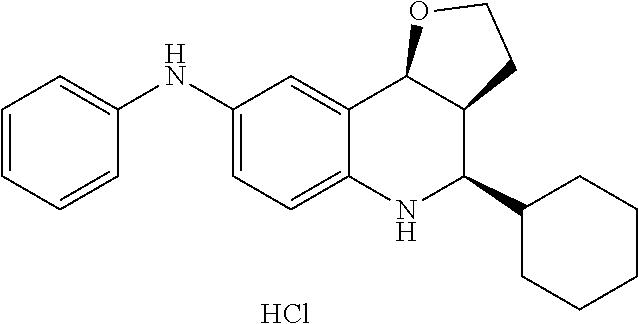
Cl.C12=CC(NC3=CC=CC=C3)=CC=C1NC(C1CCCCC1)C1C2OCC1
